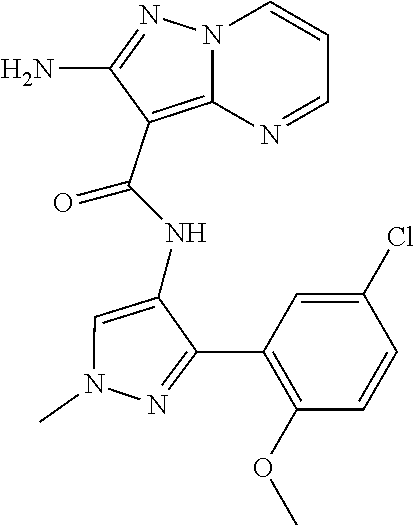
N12C(=C(C(=O)NC3=CN(C)N=C3C3=C(OC)C=CC(Cl)=C3)C(N)=N1)N=CC=C2
